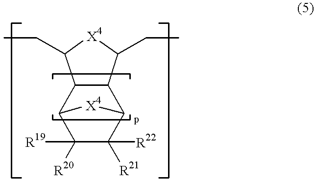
C12C(C(CC)[X4]C1CC)C1C([R21])([R22])C([R20])([R19])C2[X4]1
